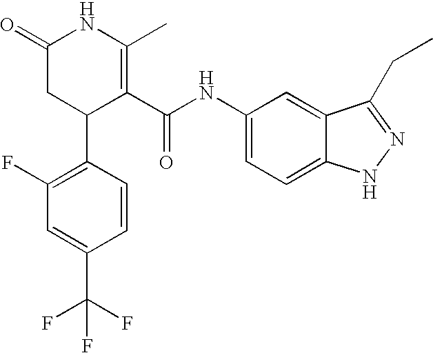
C1(F)=C(C2C(C(NC3=CC=C4C(=C3)C(CC)=NN4)=O)=C(C)NC(=O)C2)C=CC(C(F)(F)F)=C1
